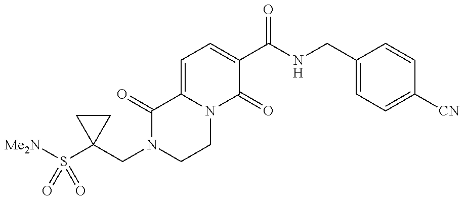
C1(CN2CCN3C(=CC=C(C(NCC4=CC=C([CN])C=C4)=O)C3=O)C2=O)(S([Me2N])(=O)=O)CC1
